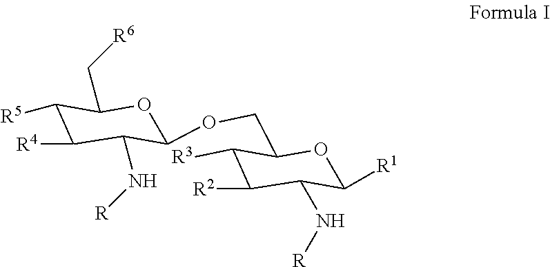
C1([R5])C([R4])C(N[R])C(OCC2C([R3])C([R2])C(N[R])C([R1])O2)OC1C[R6]
